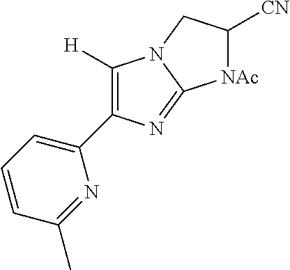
C1([H])=C(C2=CC=CC(C)=N2)N=C2N1CC([CN])[NAc]2
